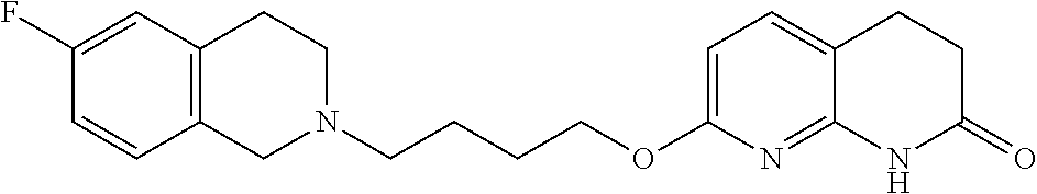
C12=C(CCN(CCCCOC3=CC=C4C(=N3)NC(=O)CC4)C1)C=C(F)C=C2
